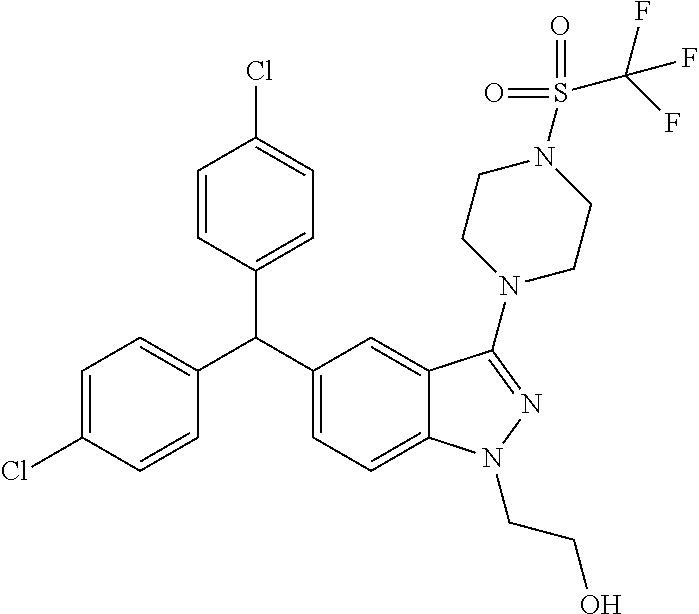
C1=C(Cl)C=CC(C(C2=CC=C3C(=C2)C(N2CCN(S(=O)(=O)C(F)(F)F)CC2)=NN3CCO)C2=CC=C(Cl)C=C2)=C1
